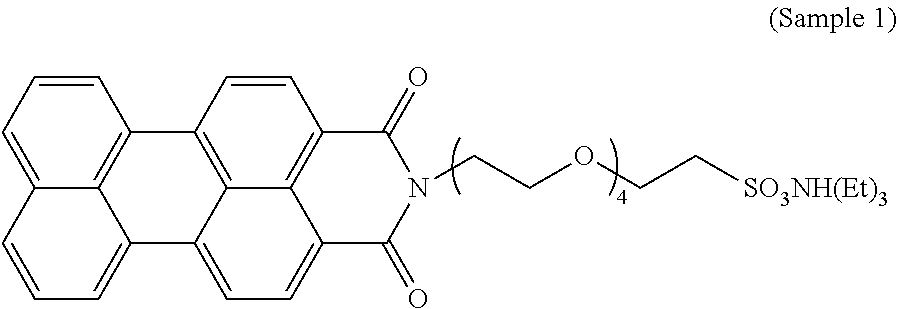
C12=CC=CC3=C1C(=CC=C2)C1=CC=C2C4=C(C=CC3=C14)C(=O)N(CCOCC[SO3NH(Et)3])C2=O
